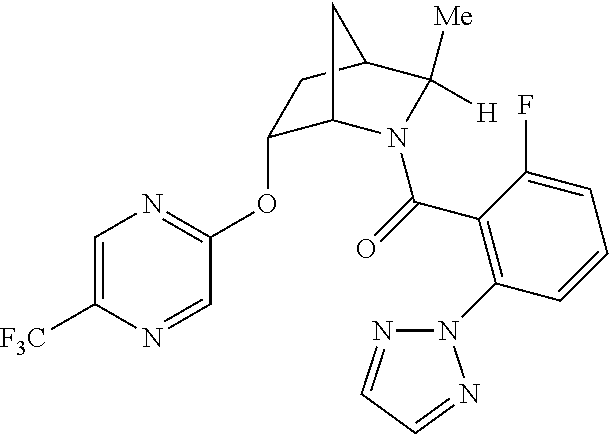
C1(OC2=NC=C([F3C])N=C2)C2N(C(=O)C3=C(N4N=CC=N4)C=CC=C3F)C([Me])([H])C(C1)C2
